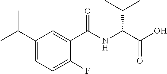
C1(C(C)C)=CC=C(F)C(C(NC(C(O)=O)C(C)C)=O)=C1
